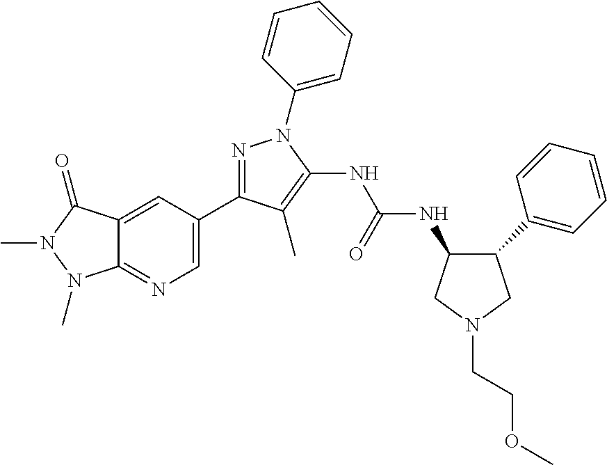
N1=C(C2=CN=C3C(=C2)C(=O)N(C)N3C)C(C)=C(NC(NC2C(C3=CC=CC=C3)CN(CCOC)C2)=O)N1C1=CC=CC=C1
